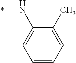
C1=CC=C(C)C(N*)=C1
